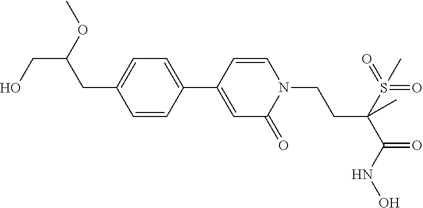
C1=CC(C2=CC=C(CC(CO)OC)C=C2)=CC(=O)N1CCC(S(=O)(=O)C)(C(=O)NO)C
